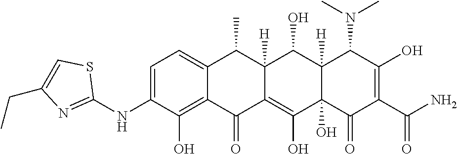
C1=C(NC2=NC(CC)=CS2)C(O)=C2C(=C1)C(C)C1([H])C(=C(O)C3(O)C([H])(C1O)C(N(C)C)C(O)=C(C(N)=O)C3=O)C2=O
